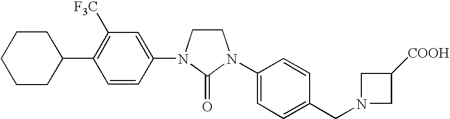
C1CN(C2=CC([F3C])=C(C3CCCCC3)C=C2)C(=O)N1C1=CC=C(CN2CC([COOH])C2)C=C1
